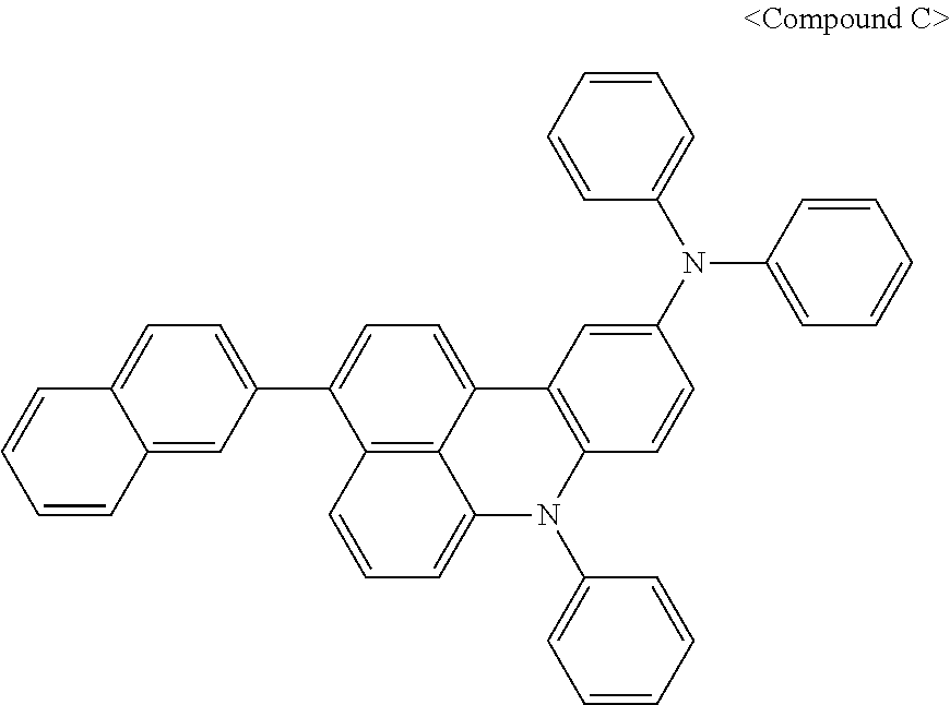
C12=CC(C3=CC=C4C5=C3C=CC=C5N(C3=CC=CC=C3)C3=C4C=C(N(C4=CC=CC=C4)C4=CC=CC=C4)C=C3)=CC=C1C=CC=C2
